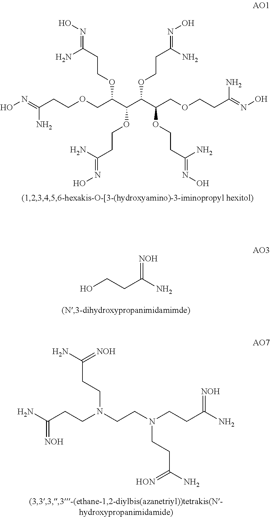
ON=C(CCOCC(C(C(C(COCCC(=NO)N)OCCC(=NO)N)OCCC(=NO)N)OCCC(=NO)N)OCCC(=NO)N)N.OCCC(N)=[NOH].NC(CCN(CCN(CCC(N)=[NOH])CCC(N)=[HON])CCC(N)=[NOH])=[NOH]
